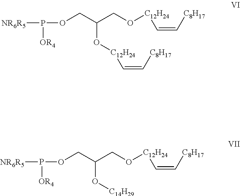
[NR6R5]P([OR4])OCC(CO[C12H24]C=C[C8H17])O[C12H24]C=C[C8H17].[NR6R5]P([OR4])OCC(CO[C12H24]C=C[C8H17])O[C14H29]
